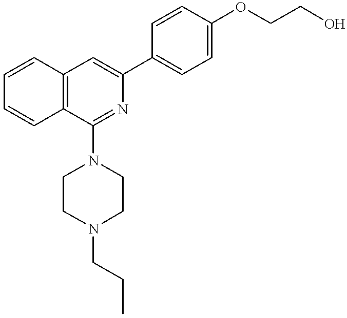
C1=CC=CC2=C1C=C(C1=CC=C(OCCO)C=C1)N=C2N1CCN(CCC)CC1
